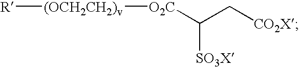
C(C[CO2X])([O2C][(OCH2CH2)v][R])[SO3X]
